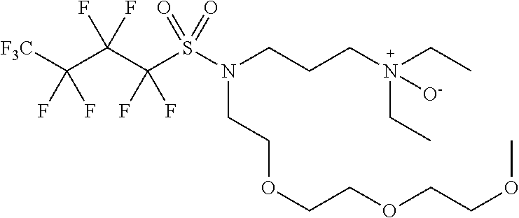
[F3C]C(C(C(S(N(CCCN(CC)(CC)[O-])CCOCCOCCOC)(=O)=O)(F)F)(F)F)(F)F
